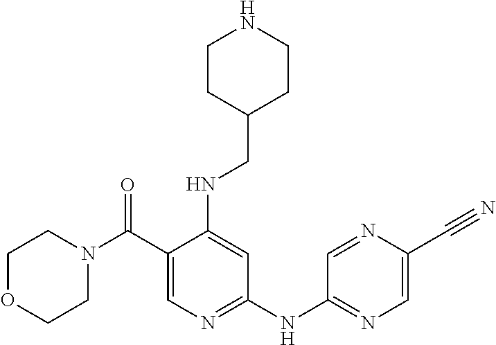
C1(C(N2CCOCC2)=O)=CN=C(NC2=NC=C(C#N)N=C2)C=C1NCC1CCNCC1
